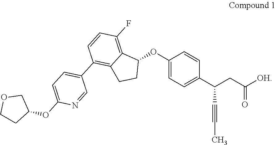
C1(OC2C3=C(F)C=CC(C4=CC=C(OC5COCC5)N=C4)=C3CC2)=CC=C(C(CC([OH])=O)C#CC)C=C1
